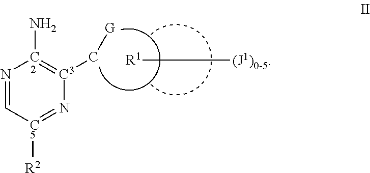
N1=C[C5]([R2])=N[C3](C[G])=C1N.[R1][(J1)0-5]
